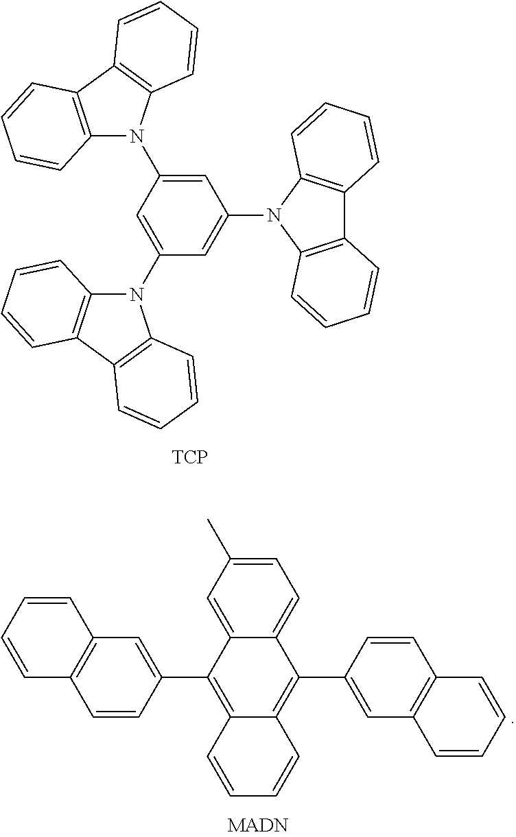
C1=C(N2C3=C(C4=C2C=CC=C4)C=CC=C3)C=C(N2C3=C(C4=C2C=CC=C4)C=CC=C3)C=C1N1C2=C(C3=C1C=CC=C3)C=CC=C2.[TCP].C1=C(C)C=C2C(=C1)C(C1=CC3=C(C=C1)C=CC=C3)=C1C(=C2C2=CC3=C(C=C2)C=CC=C3)C=CC=C1
